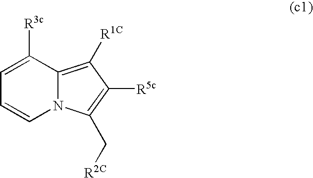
C1=CN2C(=C([R1C])C([R5c])=C2C[R2C])C([R3c])=C1
